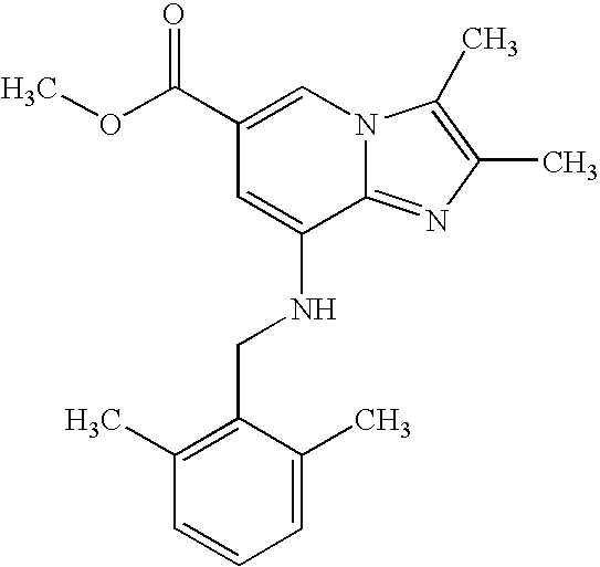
C1(C(OC)=O)=CN2C(=NC(C)=C2C)C(NCC2=C(C)C=CC=C2C)=C1
